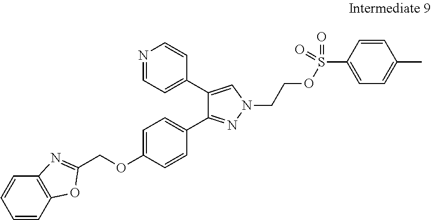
C(OC1=CC=C(C2=NN(CCOS(C3=CC=C(C)C=C3)(=O)=O)C=C2C2=CC=NC=C2)C=C1)C1=NC2=C(C=CC=C2)O1
